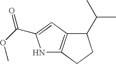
N1C2=C(C=C1C(OC)=O)C(C(C)C)CC2
